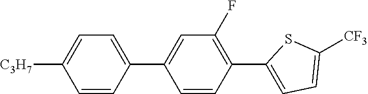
C1=CC(C2=CC(F)=C(C3=CC=C([CF3])S3)C=C2)=CC=C1[C3H7]
